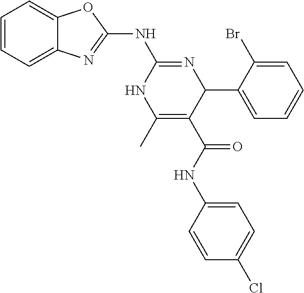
C1=CC=C2C(=C1)OC(NC1=NC(C3=CC=CC=C3Br)C(C(=O)NC3=CC=C(Cl)C=C3)=C(C)N1)=N2
